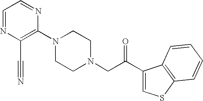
C1(N2CCN(CC(=O)C3=CSC4=C3C=CC=C4)CC2)=C(C#N)N=CC=N1
